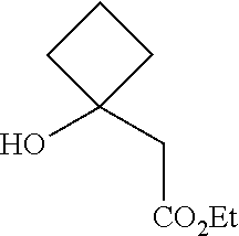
OC1(C[CO2Et])CCC1
